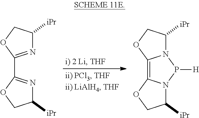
C1([iPr])N=C(C2=NC([iPr])CO2)OC1.N12C([iPr])COC1=C1N(P2[H])C([iPr])CO1
